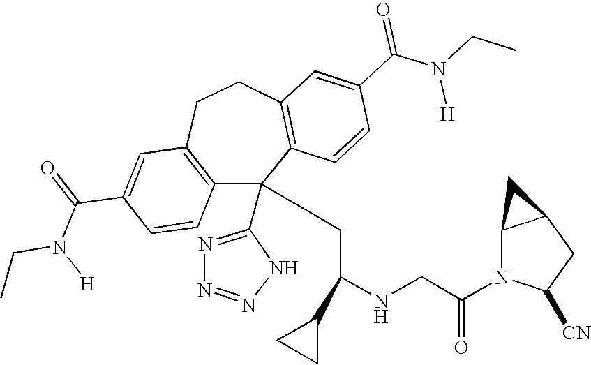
C1(C(=O)N(CC)[H])=CC2=C(C=C1)C(C1=NN=NN1)(CC(NCC(N1C([CN])CC3C1C3)=O)C1CC1)C1=C(CC2)C=C(C(N(CC)[H])=O)C=C1
